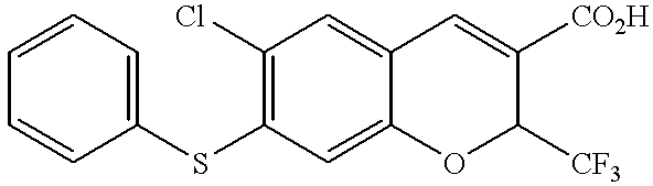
C1(SC2=C(Cl)C=C3C(=C2)OC([CF3])C([CO2H])=C3)=CC=CC=C1
